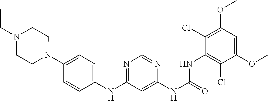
C1=CC(NC2=NC=NC(NC(=O)NC3=C(Cl)C(OC)=CC(OC)=C3Cl)=C2)=CC=C1N1CCN(CC)CC1
